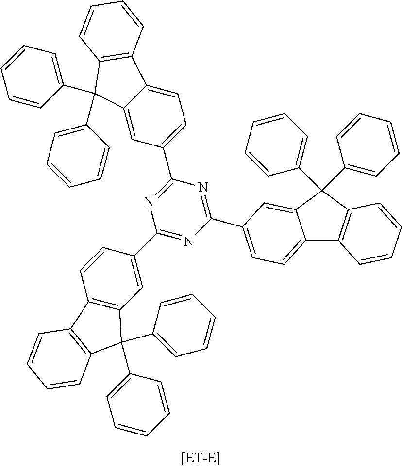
C1(C2=CC3=C(C=C2)C2=C(C=CC=C2)C3(C2=CC=CC=C2)C2=CC=CC=C2)=NC(C2=CC=C3C4=C(C=CC=C4)C(C4=CC=CC=C4)(C4=CC=CC=C4)C3=C2)=NC(C2=CC=C3C(=C2)C(C2=CC=CC=C2)(C2=CC=CC=C2)C2=C3C=CC=C2)=N1
